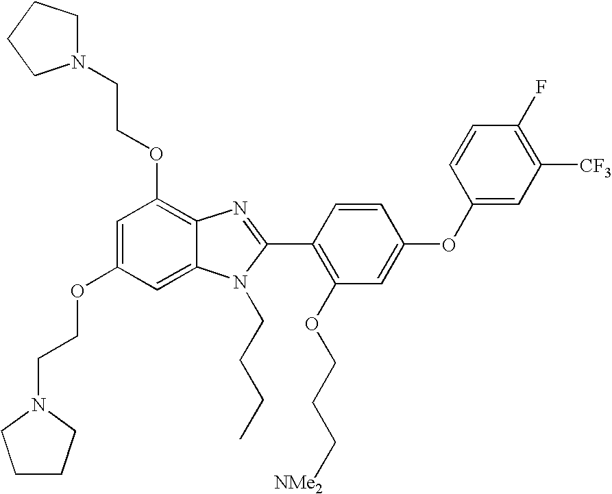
C1=C(OCCN2CCCC2)C=C2C(=C1OCCN1CCCC1)N=C(C1=C(OCCC[NMe2])C=C(OC3=CC([CF3])=C(F)C=C3)C=C1)N2CCCC
